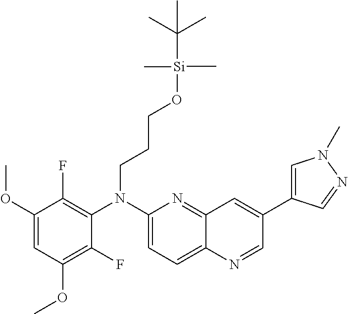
C1(F)=C(OC)C=C(OC)C(F)=C1N(C1=CC=C2C(=N1)C=C(C1=CN(C)N=C1)C=N2)CCCO[Si](C)(C)C(C)(C)C
